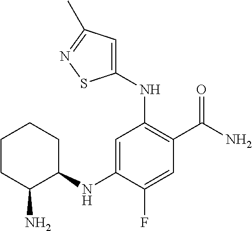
C1(NC2CCCCC2N)=CC(NC2=CC(C)=NS2)=C(C(N)=O)C=C1F
